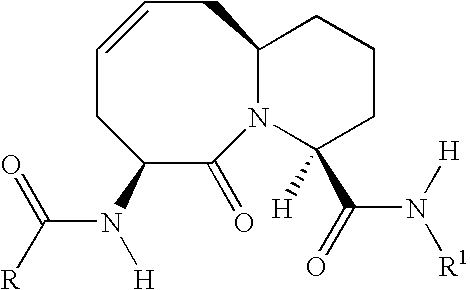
C1=CCC2N(C(=O)C(N(C(=O)[R])[H])C1)C(C(N([H])[R1])=O)([H])CCC2
